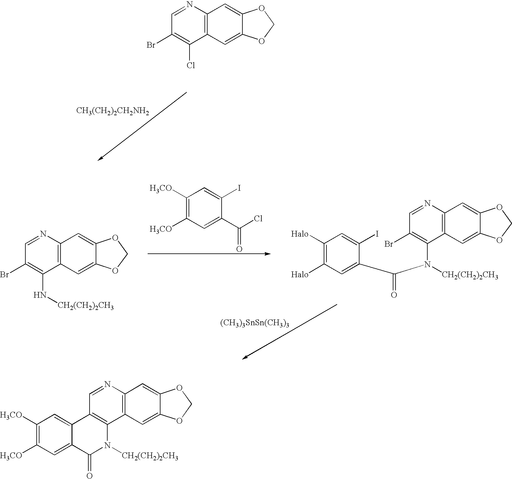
N1=CC(Br)=C(Cl)C2=C1C=C1C(=C2)OCO1.[CH3(CH2)2CH2NH2].N1=CC(Br)=C(N[CH2(CH2)2CH3])C2=C1C=C1C(=C2)OCO1.C1([H3CO])=C([H3CO])C=C(C(Cl)=O)C(I)=C1.C1([Halo])=C([Halo])C=C(C(N([CH2(CH2)2CH3])C2=C(Br)C=NC3=C2C=C2C(=C3)OCO2)=O)C(I)=C1.[(CH3)3SnSn(CH3)3].C1([H3CO])=C([H3CO])C=C2C(=C1)C1=C(C3=C(N=C1)C=C1C(=C3)OCO1)N([CH2(CH2)2CH3])C2=O
